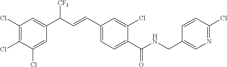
C1(Cl)=CC(C(C=CC2=CC=C(C(NCC3=CN=C(Cl)C=C3)=O)C(Cl)=C2)[CF3])=CC(Cl)=C1Cl
